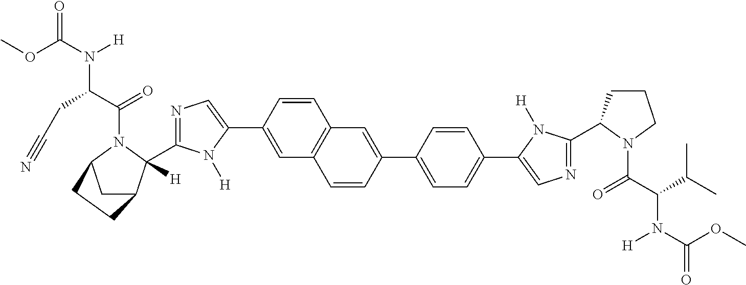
C1=C(C2=CN=C(C3([H])C4CC(N3C(C(CC#N)N(C(OC)=O)[H])=O)CC4)N2[H])C=CC2=C1C=CC(C1=CC=C(C3=CN=C(C4CCCN4C(C(C(C)C)N(C(OC)=O)[H])=O)N3[H])C=C1)=C2
